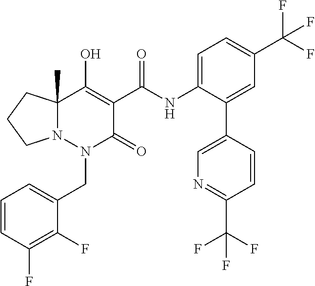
C1=CC(F)=C(F)C(CN2C(=O)C(C(=O)NC3=CC=C(C(F)(F)F)C=C3C3=CN=C(C(F)(F)F)C=C3)=C(O)C3(C)N2CCC3)=C1
